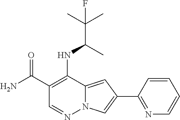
C1(C(N)=O)=C(NC(C(C)(C)F)C)C2=CC(C3=NC=CC=C3)=CN2N=C1
